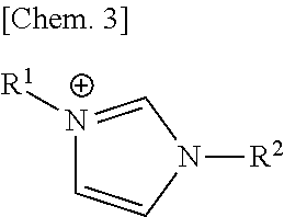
[N+]1([R1])=CN([R2])C=C1
